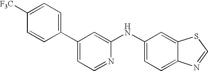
C1(C2=CC=NC(NC3=CC=C4C(=C3)SC=N4)=C2)=CC=C([F3C])C=C1
